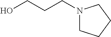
N1(CCCO)CCCC1
